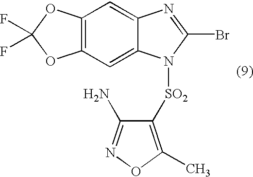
C12=CC3=C(C=C1N([SO2]C1=C(C)ON=C1N)C(Br)=N2)OC(F)(F)O3
